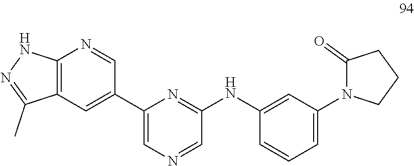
C1(C2=CC3=C(N=C2)NN=C3C)=CN=CC(NC2=CC(N3C(=O)CCC3)=CC=C2)=N1
